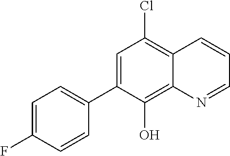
C1=C(F)C=CC(C2=CC(Cl)=C3C(=C2O)N=CC=C3)=C1
